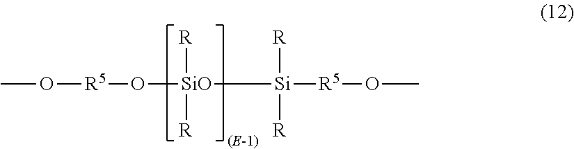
O([SiO]([R])([R])[Si]([R5]OC)([R])[R])[R5]OC
